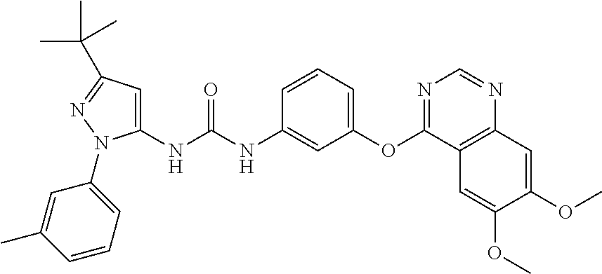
C1(NC(NC2=CC(OC3=NC=NC4=C3C=C(OC)C(OC)=C4)=CC=C2)=O)=CC(C(C)(C)C)=NN1C1=CC=CC(C)=C1
